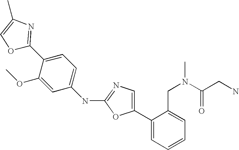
C1(C2=CN=C(NC3=CC=C(C4=NC(C)=CO4)C(OC)=C3)O2)=CC=CC=C1CN(C(CN)=O)C
